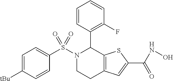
C1=C([tBu])C=CC(S(N2CCC3=C(C2C2=C(F)C=CC=C2)SC(C(NO)=O)=C3)(=O)=O)=C1
